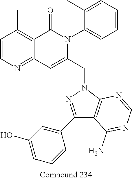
C1=CN=C2C(=C1C)C(=O)N(C1=CC=CC=C1C)C(CN1N=C(C3=CC(O)=CC=C3)C3=C1N=CN=C3N)=C2
